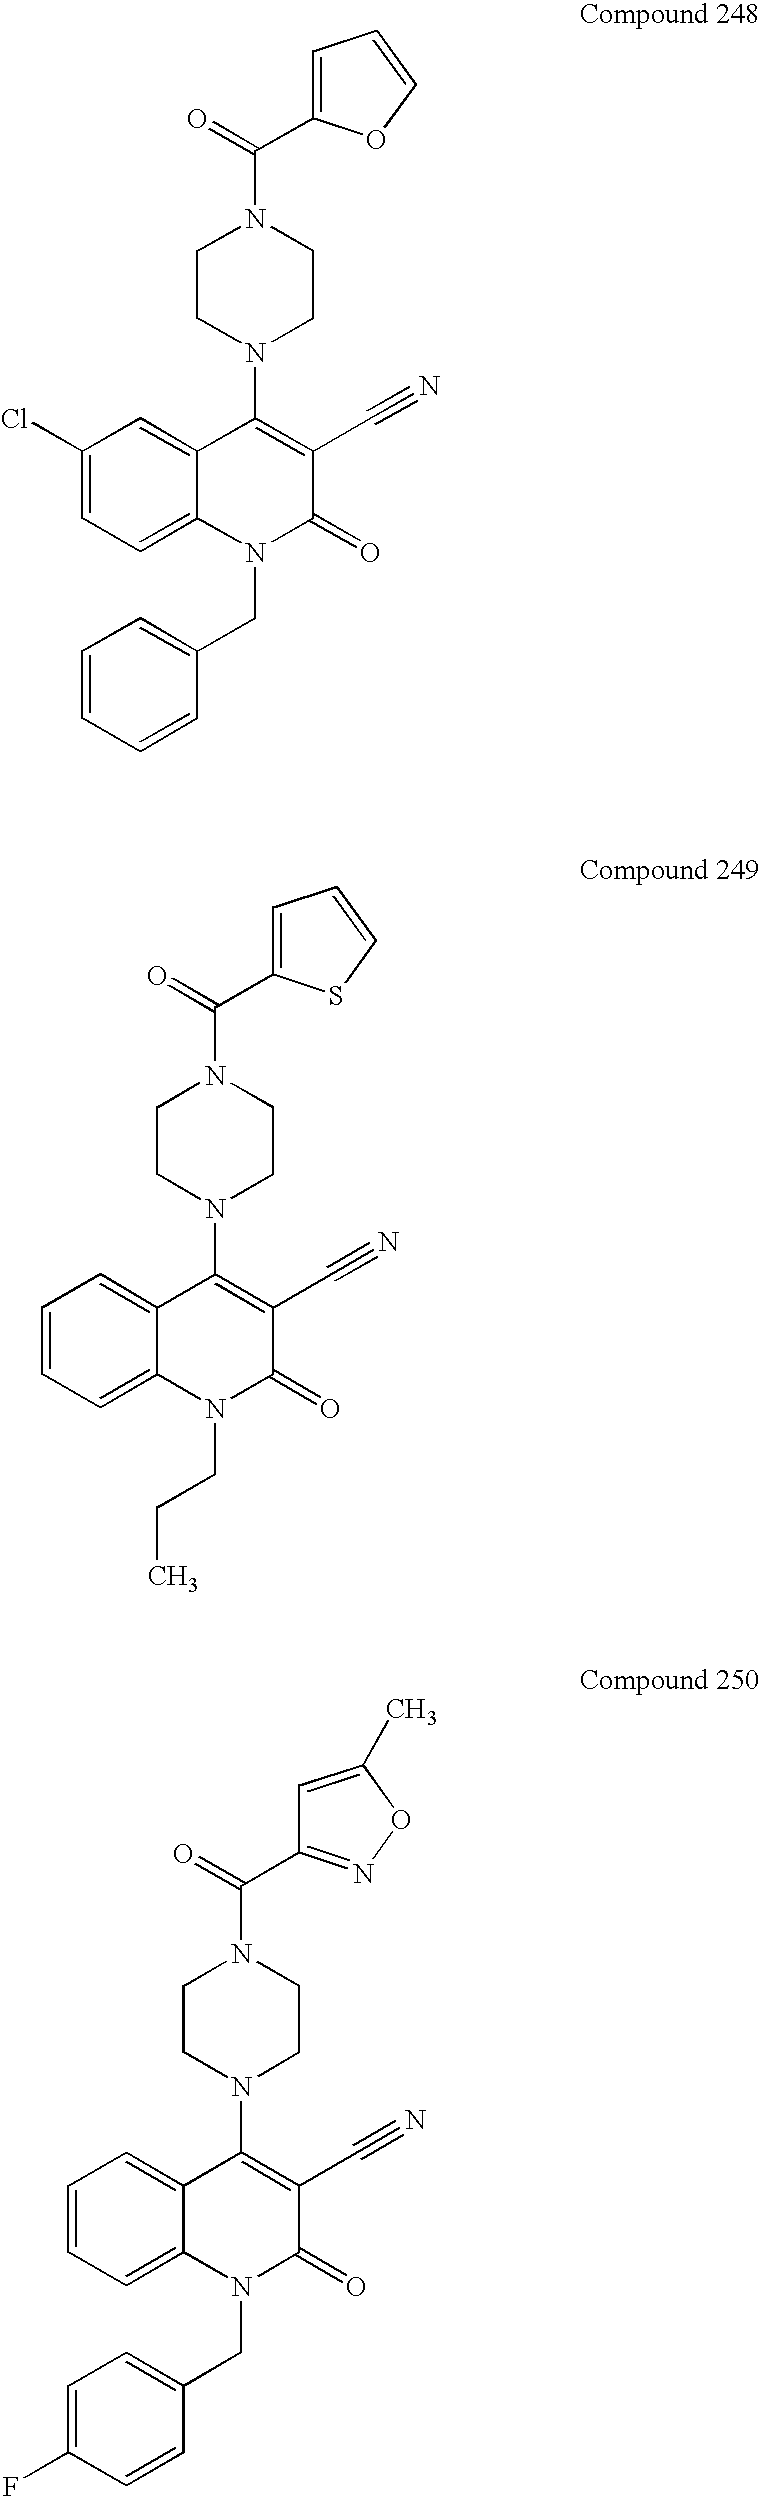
C1CN(C2=C(C#N)C(=O)N(CC3=CC=CC=C3)C3=CC=C(Cl)C=C23)CCN1C(=O)C1=CC=CO1.C1CN(C2=C(C#N)C(=O)N(CCC)C3=CC=CC=C23)CCN1C(=O)C1=CC=CS1.C1CN(C2=C(C#N)C(=O)N(CC3=CC=C(F)C=C3)C3=CC=CC=C23)CCN1C(=O)C1=NOC(C)=C1
